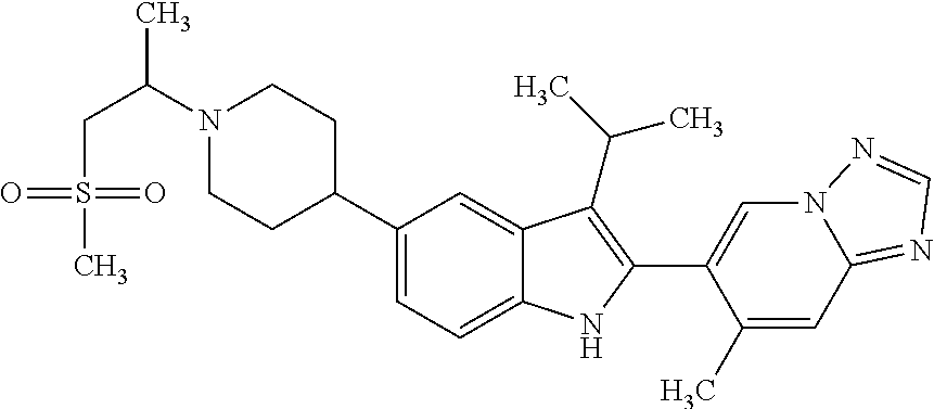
C(N1CCC(C2=CC=C3C(=C2)C(C(C)C)=C(C2=CN4C(=NC=N4)C=C2C)N3)CC1)(CS(C)(=O)=O)C
